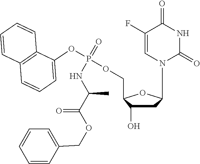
C1(F)=CN(C2CC(O)C(COP(OC3=CC=CC4=C3C=CC=C4)(NC(C)C(=O)OCC3=CC=CC=C3)=O)O2)C(=O)NC1=O
